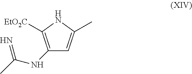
C1(NC(=N)C)=C([EtO2C])NC(C)=C1
